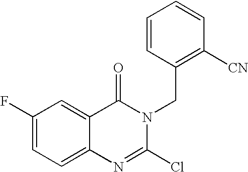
C1(F)=CC=C2C(=C1)C(=O)N(CC1=C([CN])C=CC=C1)C(Cl)=N2
